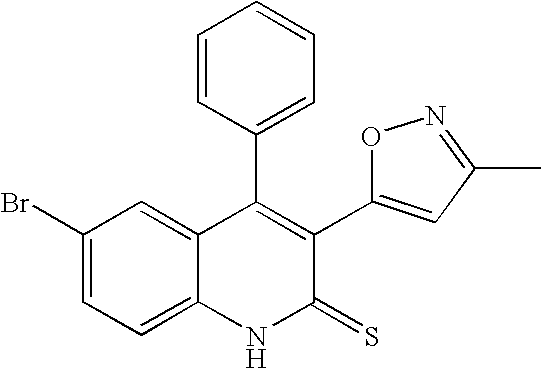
C1(Br)=CC=C2C(=C1)C(C1=CC=CC=C1)=C(C1=CC(C)=NO1)C(=S)N2
